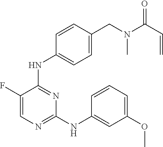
C1(F)=CN=C(NC2=CC(OC)=CC=C2)N=C1NC1=CC=C(CN(C(C=C)=O)C)C=C1
